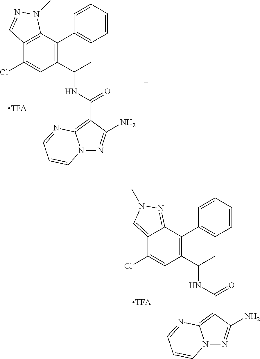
C1=CC=CC(C2=C(C(C)NC(=O)C3=C4N(N=C3N)C=CC=N4)C=C(Cl)C3=CN(C)N=C23)=C1.C1=CC=CC(C2=C(C(C)NC(=O)C3=C4N(N=C3N)C=CC=N4)C=C(Cl)C3=C2N(C)N=C3)=C1
